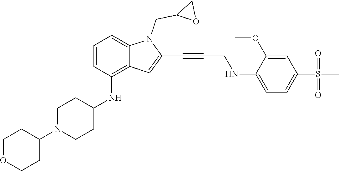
C1=C(NCC#CC2=CC3=C(NC4CCN(C5CCOCC5)CC4)C=CC=C3N2CC2OC2)C(OC)=CC(S(C)(=O)=O)=C1
